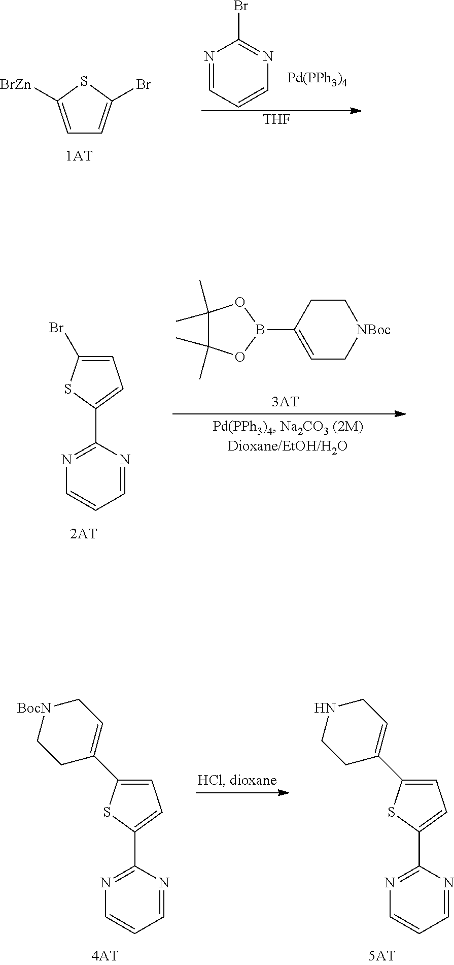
C1=NC(C2=CC=C(C3=CC[BocN]CC3)S2)=NC=C1.C1=NC(C2=CC=C(C3=CCNCC3)S2)=NC=C1.C1=C([BrZn])SC(Br)=C1.N1=CC=CN=C1Br.[Pd(PPh3)4].[THF].C1=C(B2OC(C)(C)C(C)(C)O2)CC[NBoc]C1.C1=NC(C2=CC=C(Br)S2)=NC=C1
